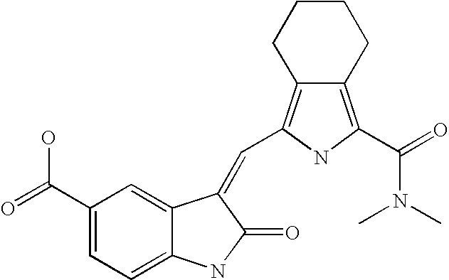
C1(C(=O)O)=CC=C2C(=C1)C(=CC1=C3CCCCC3=C(C(=O)N(C)C)N1)C(=O)N2
